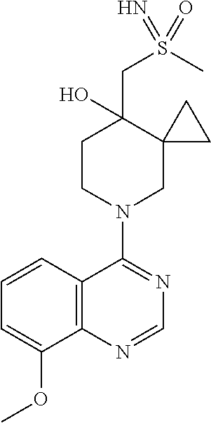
C12=C(N=CN=C1N1CC3(C(CS(C)(=N)=O)(O)CC1)CC3)C(OC)=CC=C2
